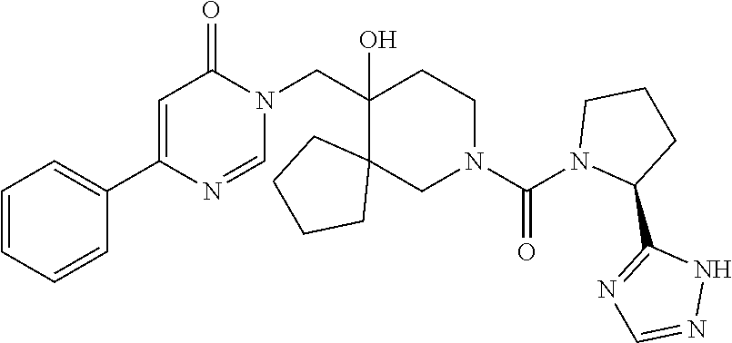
C1(CN2C(=O)C=C(C3=CC=CC=C3)N=C2)(O)C2(CN(C(N3C(C4=NC=NN4)CCC3)=O)CC1)CCCC2
